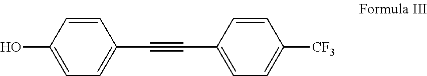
OC1=CC=C(C#CC2=CC=C([CF3])C=C2)C=C1
